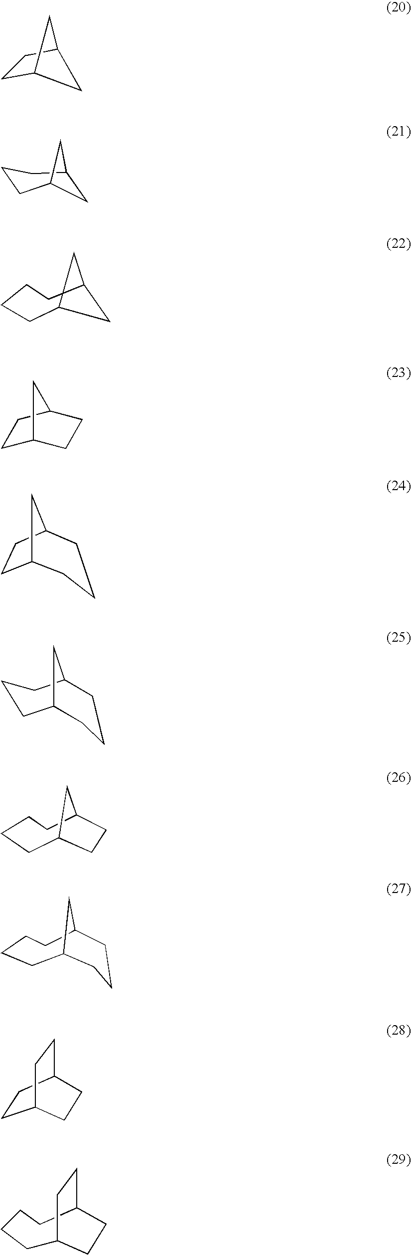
C12CCC(C1)C2.C1C2CCCC1C2.C1C2CCC(C1)C2.C12CCC(C1)CCC2.C1CCC2CCCC1C2.C12CCCCC(C1)CC2.C12CCCCC(C1)CCC2.C1CC2CCC1CC2.C1C2CCC(CCC1)CC2.C1CCCC2CC1C2
